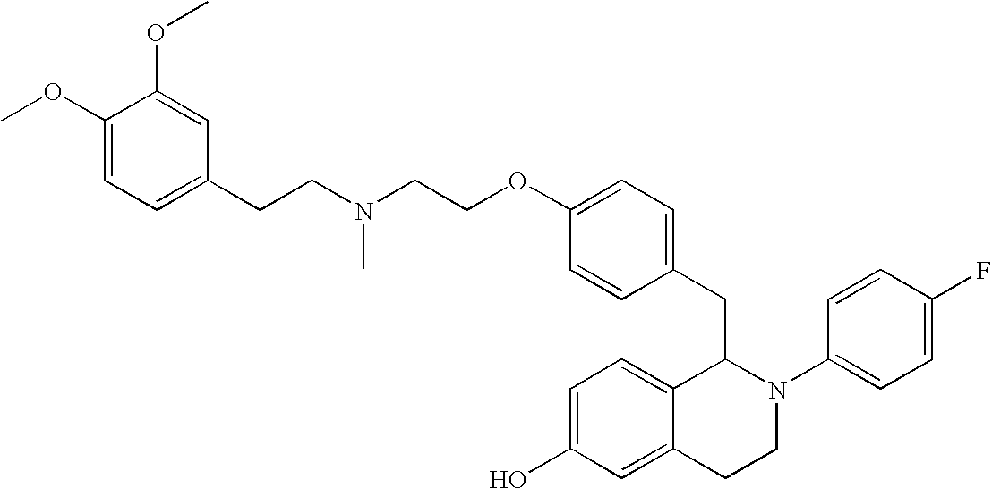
N(CCOC1=CC=C(CC2C3=CC=C(O)C=C3CCN2C2=CC=C(F)C=C2)C=C1)(CCC1=CC=C(OC)C(OC)=C1)C
